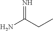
N=C(N)CC
